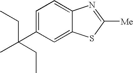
C1(C(C)(CC)CC)=CC=C2C(=C1)SC([Me])=N2
